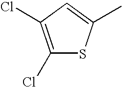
C1(Cl)=C(Cl)C=C(C)S1
